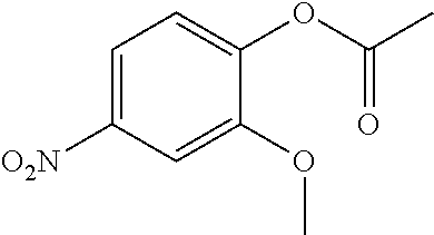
C1=C([O2N])C=C(OC)C(OC(C)=O)=C1
